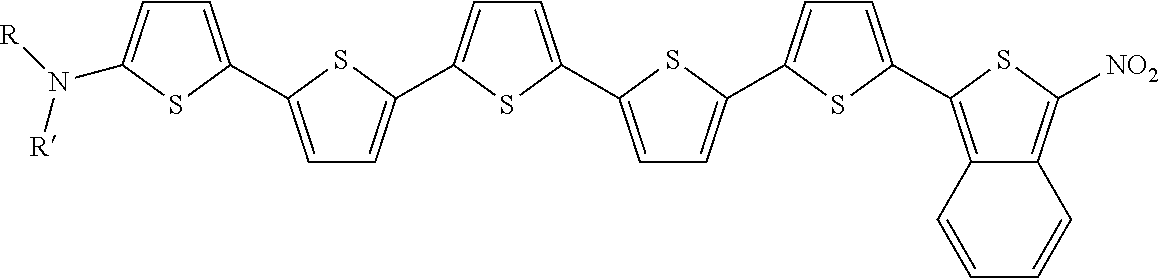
C1=C(C2=CC=C(C3=CC=C(C4=CC=C(C5=CC=C(C6=C7C(=C([NO2])S6)C=CC=C7)S5)S4)S3)S2)SC(N([R])[R])=C1
